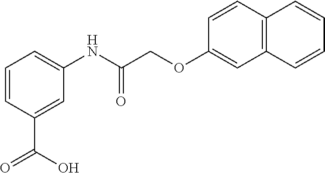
C1=CC(C(=O)O)=CC(NC(COC2=CC3=C(C=C2)C=CC=C3)=O)=C1
